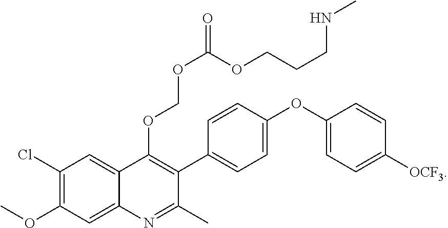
C1(Cl)=C(OC)C=C2C(=C1)C(OCOC(OCCCNC)=O)=C(C1=CC=C(OC3=CC=C([OCF3])C=C3)C=C1)C(C)=N2
